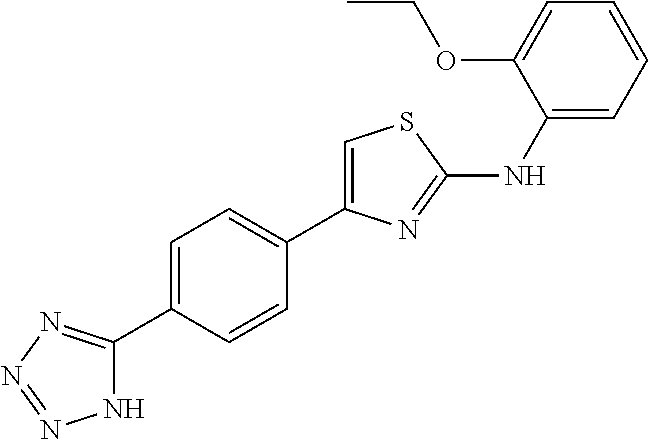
C1=C(C2=NN=NN2)C=CC(C2=CSC(NC3=CC=CC=C3OCC)=N2)=C1
